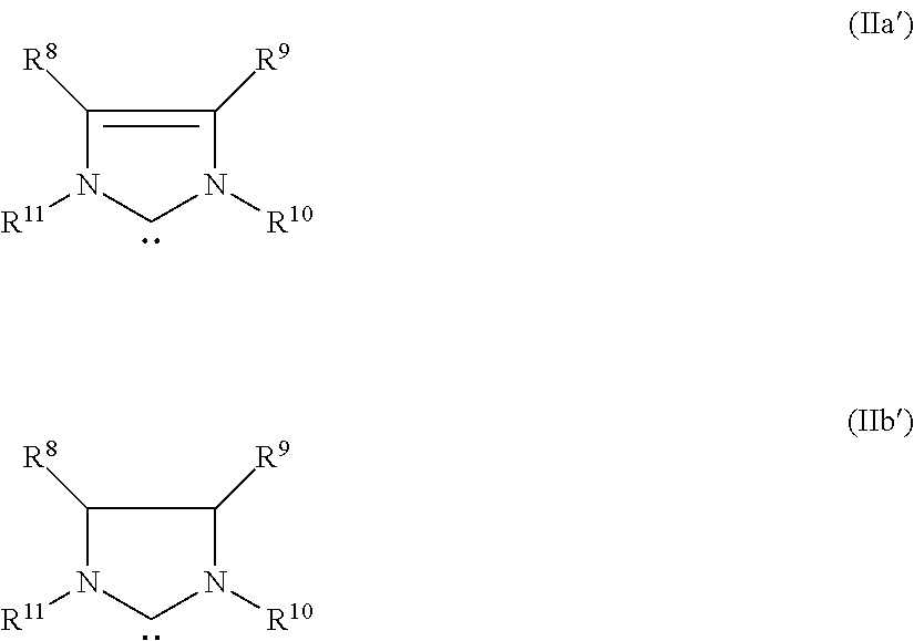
C1N([R10])C([R9])=C([R8])N1[R11].C1N([R10])C([R9])C([R8])N1[R11]
